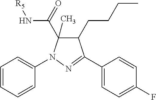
C1=CC=CC(N2C(C)(C(=O)N[R5])C(CCCC)C(C3=CC=C(F)C=C3)=N2)=C1
